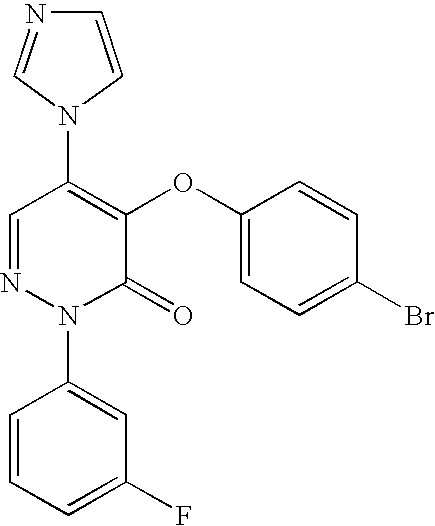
C1=CN(C2=C(OC3=CC=C(Br)C=C3)C(=O)N(C3=CC(F)=CC=C3)N=C2)C=N1
